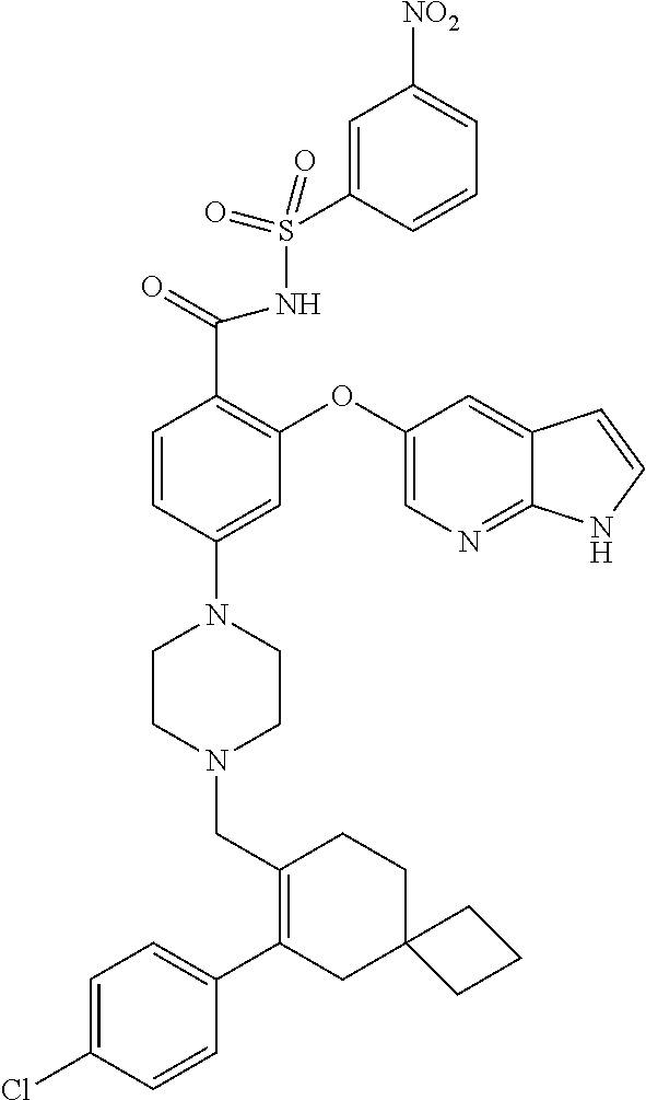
C1(C2=CC=C(Cl)C=C2)=C(CN2CCN(C3=CC(OC4=CN=C5C(=C4)C=CN5)=C(C(=O)NS(=O)(=O)C4=CC([NO2])=CC=C4)C=C3)CC2)CCC2(C1)CCC2
